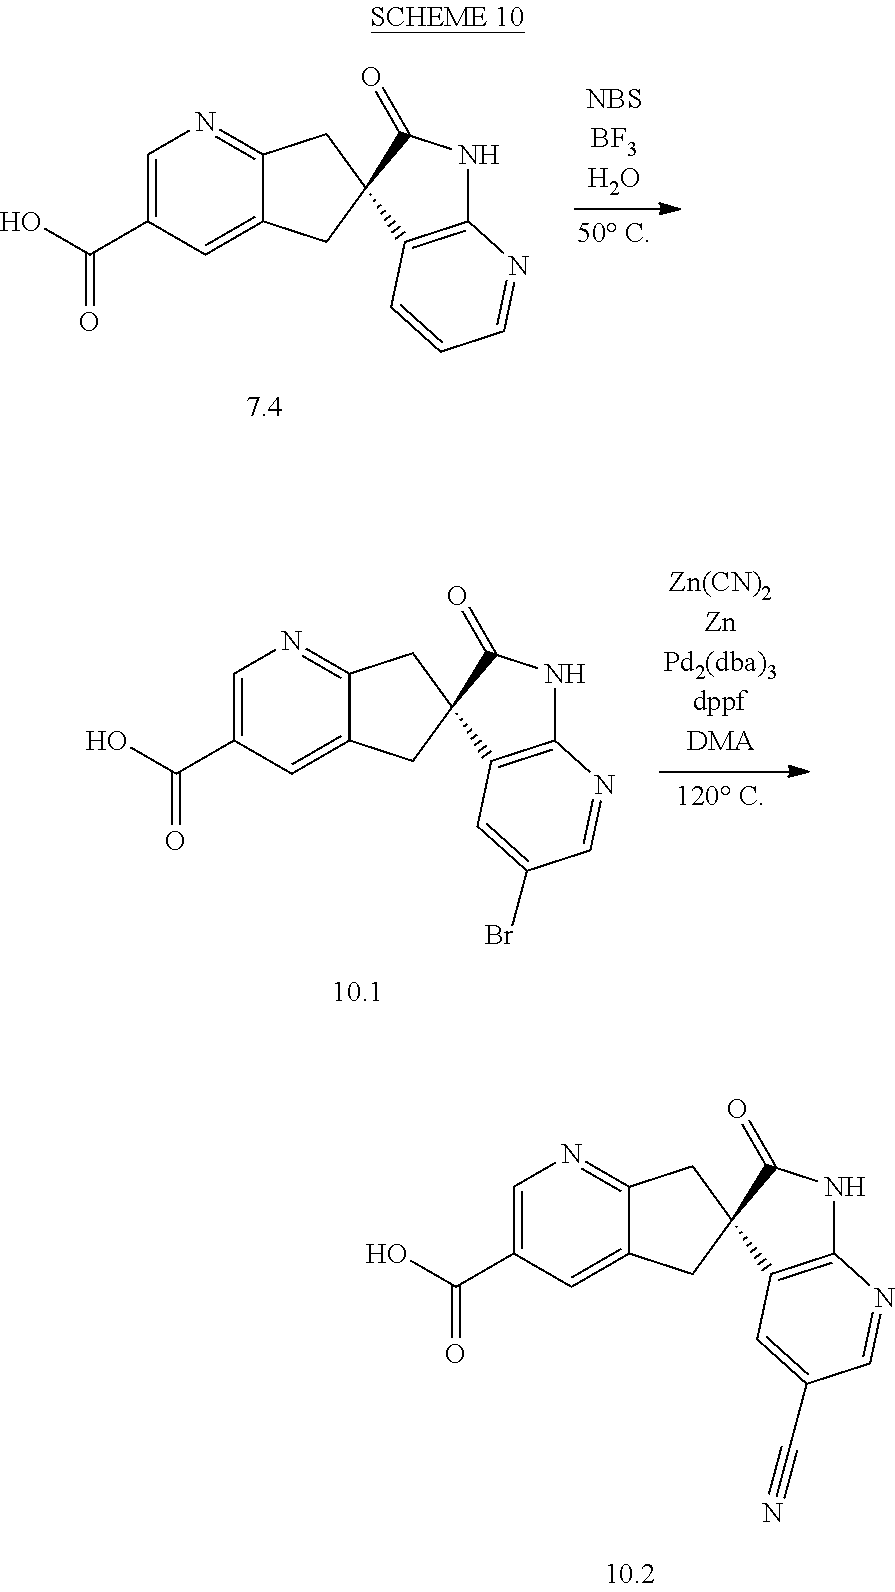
C1=C(C(O)=O)C=C2C(=N1)CC1(C2)C2=C(NC1=O)N=CC=C2.C1=C(C(O)=O)C=C2C(=N1)CC1(C2)C2=C(NC1=O)N=CC(Br)=C2.C1=C(C(O)=O)C=C2C(=N1)CC1(C2)C2=C(NC1=O)N=CC(C#N)=C2
